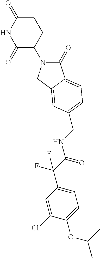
C1(=O)N(C2CCC(=O)NC2=O)CC2=CC(CNC(C(C3=CC=C(OC(C)C)C(Cl)=C3)(F)F)=O)=CC=C12
